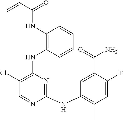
C1(NC(=O)C=C)=C(NC2=C(Cl)C=NC(NC3=C(C)C=C(F)C(C(N)=O)=C3)=N2)C=CC=C1
